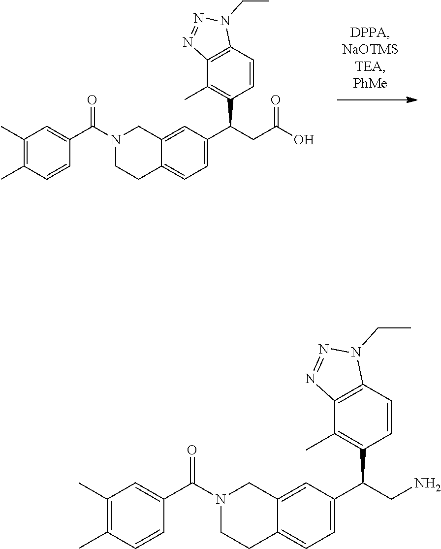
C1(C)=C(C)C=CC(C(N2CCC3=CC=C(C(CC(O)=O)C4=C(C)C5=C(C=C4)N(CC)N=N5)C=C3C2)=O)=C1.C1(C)=C(C)C=CC(C(N2CCC3=CC=C(C(CN)C4=C(C)C5=C(C=C4)N(CC)N=N5)C=C3C2)=O)=C1
